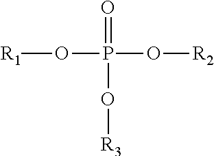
[R1]OP(O[R2])(=O)O[R3]
